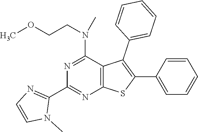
C12=C(C(N(C)CCOC)=NC(C3=NC=CN3C)=N1)C(C1=CC=CC=C1)=C(C1=CC=CC=C1)S2
